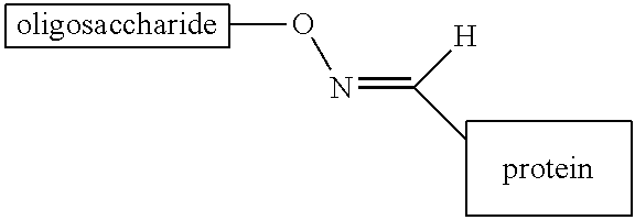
CON=C(C)[H]
